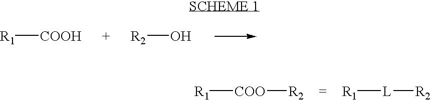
[R1][COOH].[R2]O.[R1][COO][R2].[R1][L][R2]
